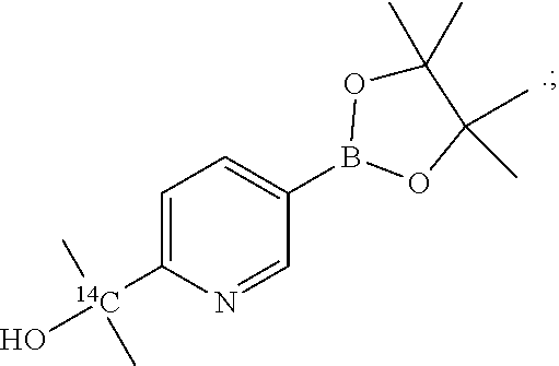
C1(B2OC(C)(C)C(C)(C)O2)=CC=C([14C](O)(C)C)N=C1
